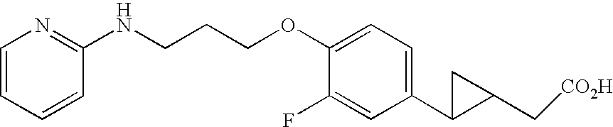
C1=CC=CC(NCCCOC2=CC=C(C3C(C[CO2H])C3)C=C2F)=N1
